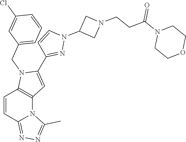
C1=CC2=NN=C(C)N2C2=C1N(CC1=CC=CC(Cl)=C1)C(C1=NN(C3CN(CCC(N4CCOCC4)=O)C3)C=C1)=C2
